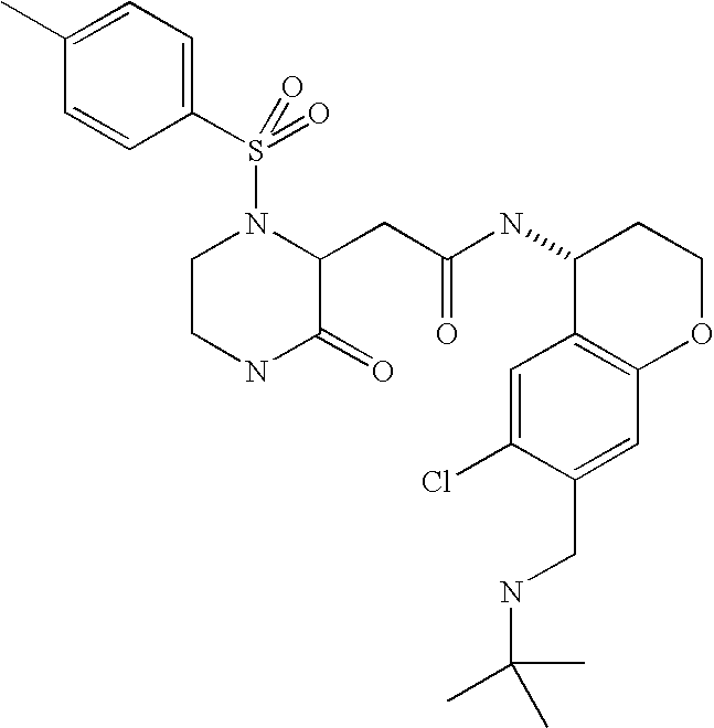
C1(S(N2CCNC(=O)C2CC(NC2C3=C(OCC2)C=C(CNC(C)(C)C)C(Cl)=C3)=O)(=O)=O)=CC=C(C)C=C1
